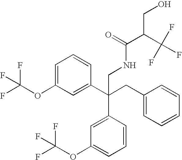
C1=C(OC(F)(F)F)C=C(C(CC2=CC=CC=C2)(C2=CC(OC(F)(F)F)=CC=C2)CNC(C(CO)C(F)(F)F)=O)C=C1
